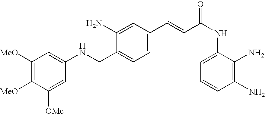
C1([MeO])=C([MeO])C([OMe])=CC(NCC2=CC=C(C=CC(=O)NC3=CC=CC(N)=C3N)C=C2N)=C1
